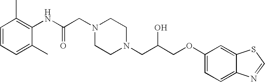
C1=CC=C(C)C(NC(CN2CCN(CC(COC3=CC=C4C(=C3)SC=N4)O)CC2)=O)=C1C
